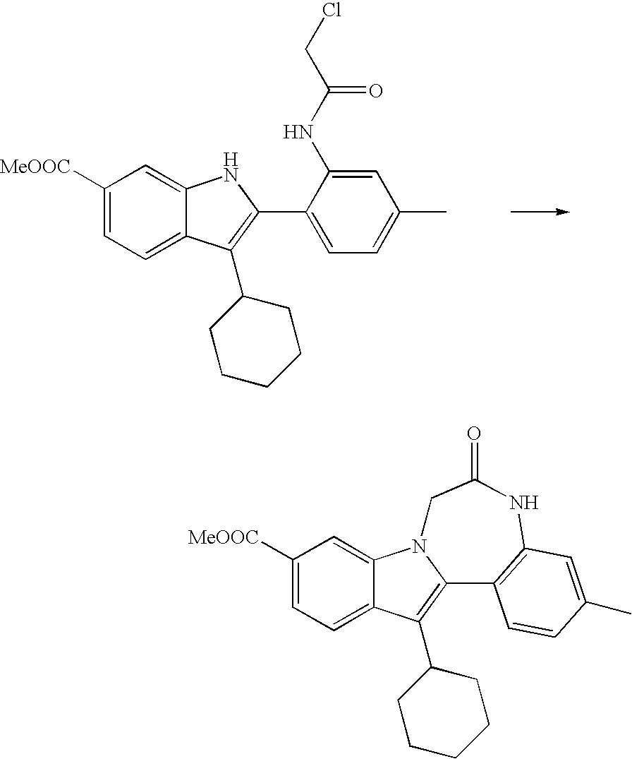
C1([MeOOC])=CC=C2C(=C1)NC(C1=CC=C(C)C=C1NC(CCl)=O)=C2C1CCCCC1.C1([MeOOC])=CC=C2C(=C1)N1C(=C2C2CCCCC2)C2=C(NC(=O)C1)C=C(C)C=C2
